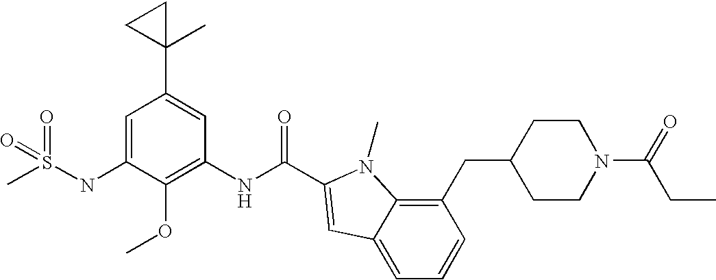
CS(NC1=CC(C2(C)CC2)=CC(NC(=O)C2=CC3=CC=CC(CC4CCN(C(=O)CC)CC4)=C3N2C)=C1OC)(=O)=O
